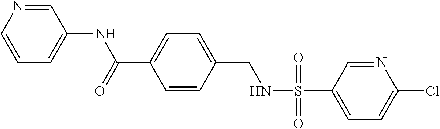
C1(NC(C2=CC=C(CNS(C3=CC=C(Cl)N=C3)(=O)=O)C=C2)=O)=CC=CN=C1
